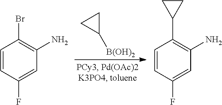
C1=CC(F)=CC(N)=C1Br.C1([B(OH)2])CC1.C1=CC(F)=CC(N)=C1C1CC1
